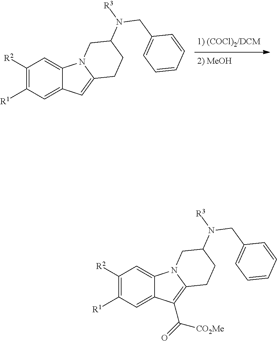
C1([R2])=C([R1])C=C2C(=C1)N1C(=C2C([CO2Me])=O)CCC(N(CC2=CC=CC=C2)[R3])C1.C1([R2])=C([R1])C=C2C(=C1)N1C(=C2)CCC(N(CC2=CC=CC=C2)[R3])C1.[2) MeOH]
